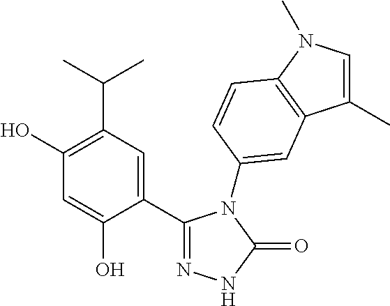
C1(C2=NNC(=O)N2C2=CC3=C(N(C)C=C3C)C=C2)=CC(C(C)C)=C(O)C=C1O
